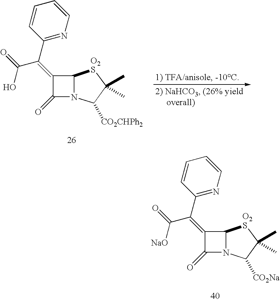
C1=CC(C(=C2C(=O)N3C2[O2S]C(C)(C)C3[CO2CHPh2])C(=O)O)=NC=C1.C1=CC(C(=C2C(=O)N3C2[O2S]C(C)(C)C3[CO2Na])C(=O)[NaO])=NC=C1
